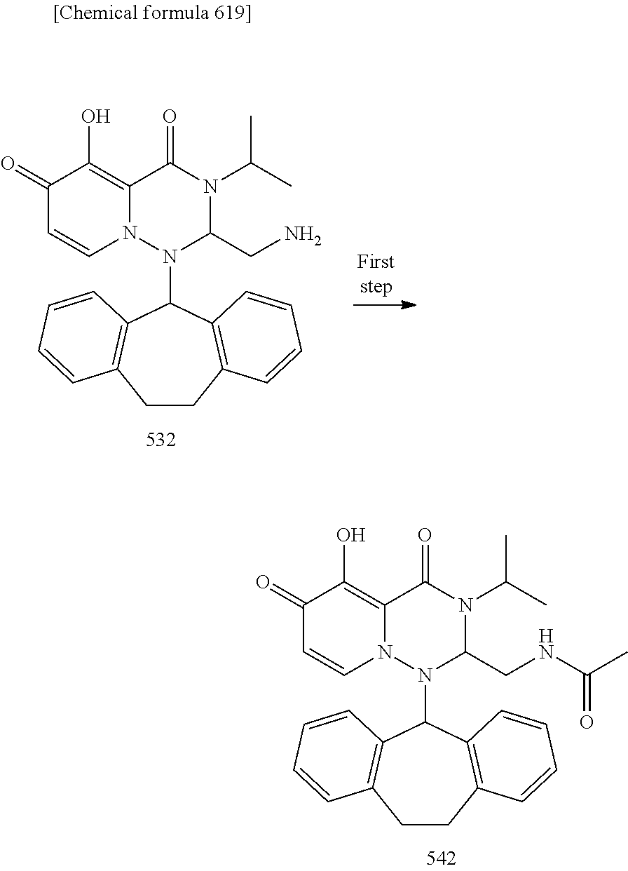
C1=CN2C(=C(O)C1=O)C(=O)N(C(C)C)C(CN)N2C1C2=C(CCC3=C1C=CC=C3)C=CC=C2.C1=CN2C(=C(O)C1=O)C(=O)N(C(C)C)C(CNC(C)=O)N2C1C2=C(CCC3=C1C=CC=C3)C=CC=C2
